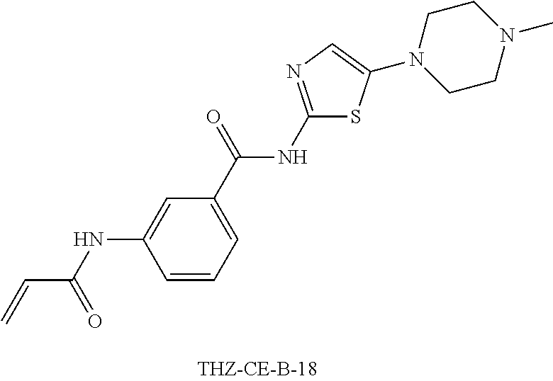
C=CC(NC1=CC(C(=O)NC2=NC=C(N3CCN(C)CC3)S2)=CC=C1)=O
